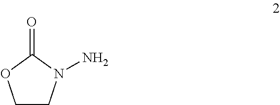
C1CN(N)C(=O)O1
